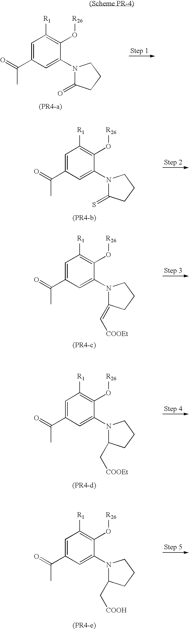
C1=C(C(=O)C)C=C(N2C(=O)CCC2)C(O[R26])=C1[R1].C1=C(C(=O)C)C=C(N2C(=S)CCC2)C(O[R26])=C1[R1].C1=C(C(=O)C)C=C(N2C(=C[COOEt])CCC2)C(O[R26])=C1[R1].C1=C(C(=O)C)C=C(N2C(C[COOEt])CCC2)C(O[R26])=C1[R1].C1=C(C(=O)C)C=C(N2C(C[COOH])CCC2)C(O[R26])=C1[R1]
